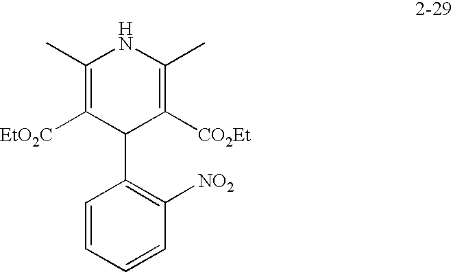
C1=CC=CC([NO2])=C1C1C([CO2Et])=C(C)NC(C)=C1[EtO2C]
